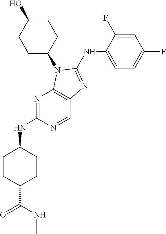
N1=C(NC2CCC(C(NC)=O)CC2)N=CC2=C1N(C1CCC(O)CC1)C(NC1=CC=C(F)C=C1F)=N2
